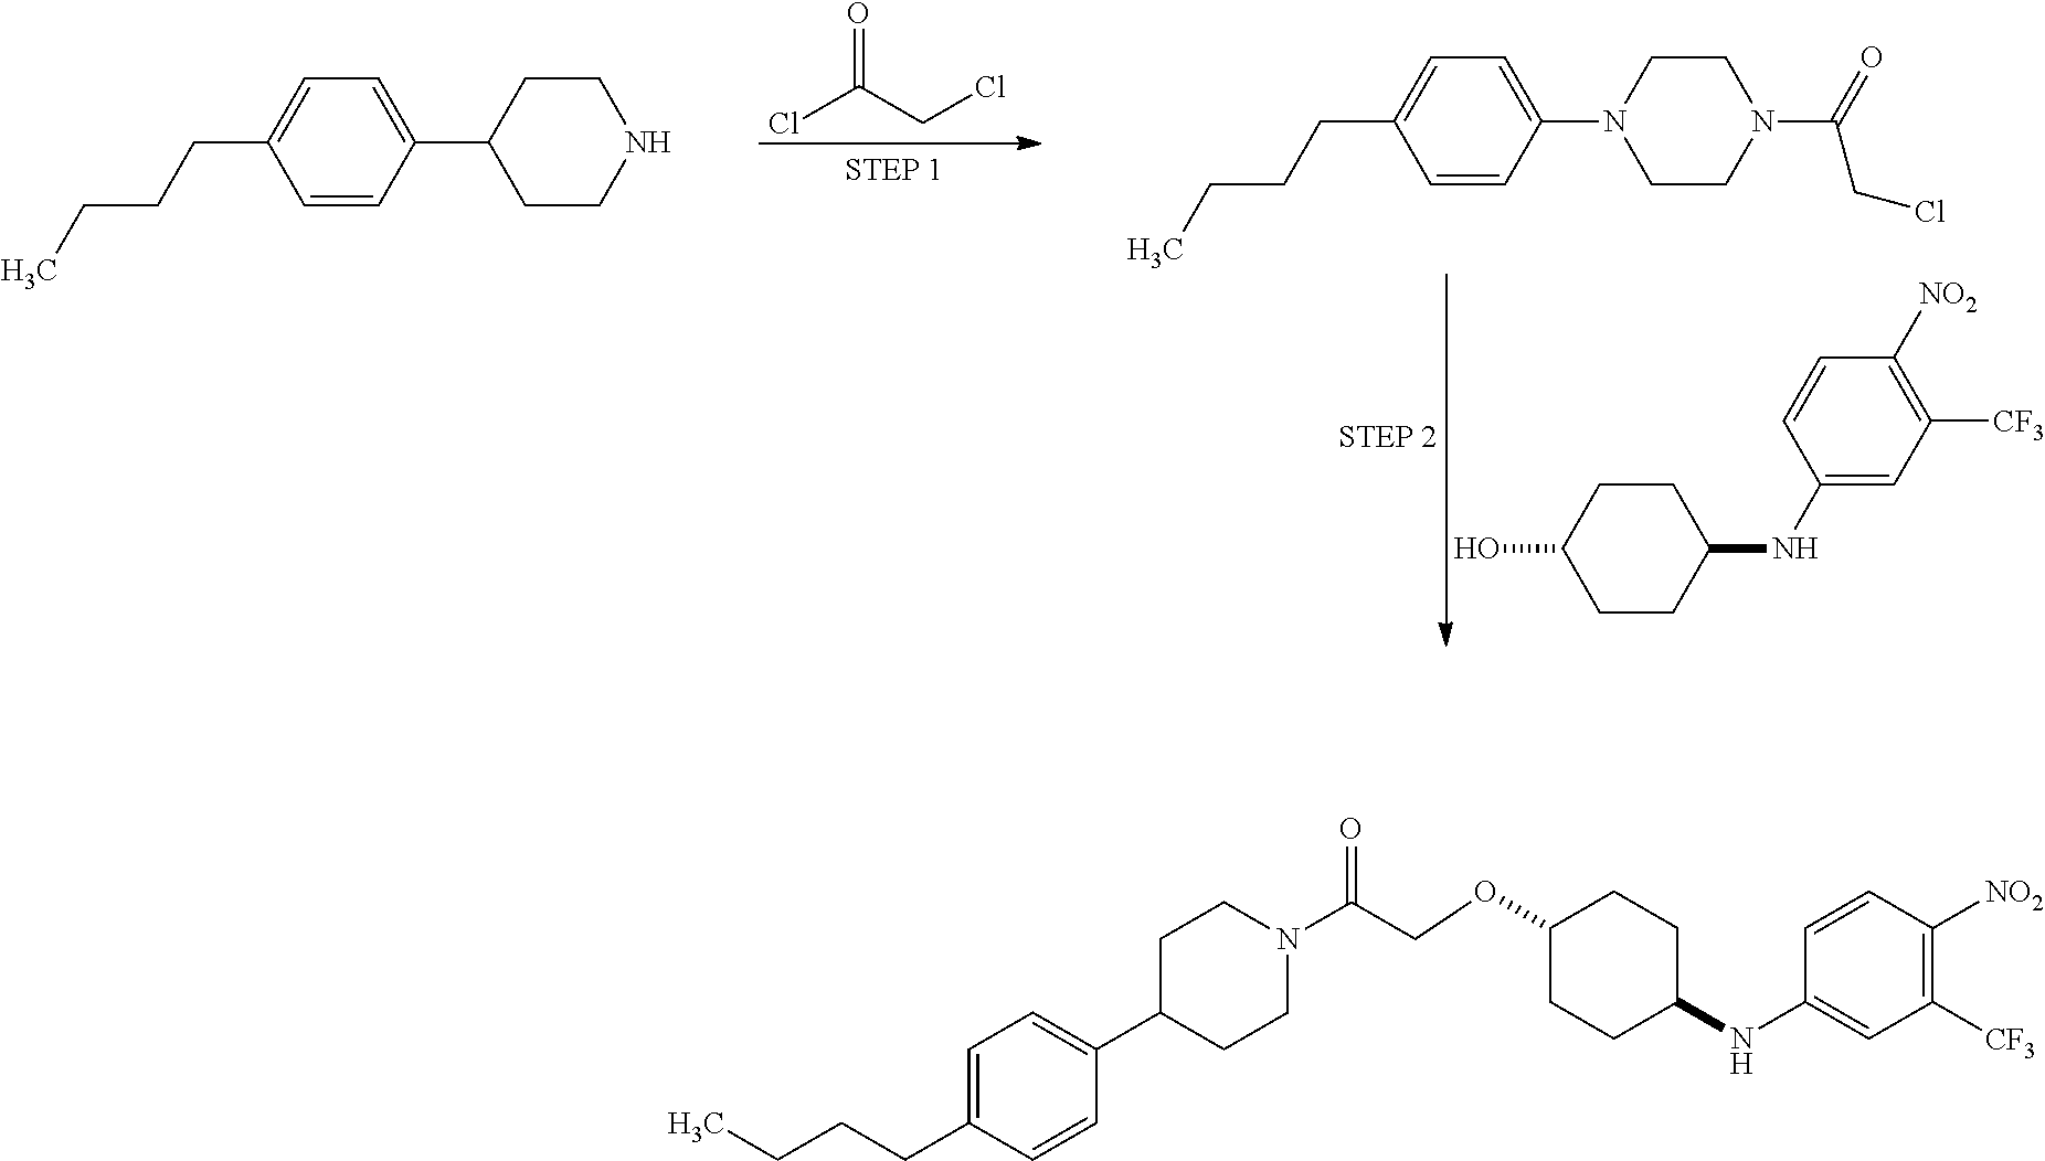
ClC(CCl)=O.C1CC(NC2=CC([CF3])=C([NO2])C=C2)CCC1O.C1=CC(C2CCNCC2)=CC=C1CCCC.C1=CC(N2CCN(C(=O)CCl)CC2)=CC=C1CCCC.C1([CF3])=C([NO2])C=CC(NC2CCC(OCC(N3CCC(C4=CC=C(CCCC)C=C4)CC3)=O)CC2)=C1
